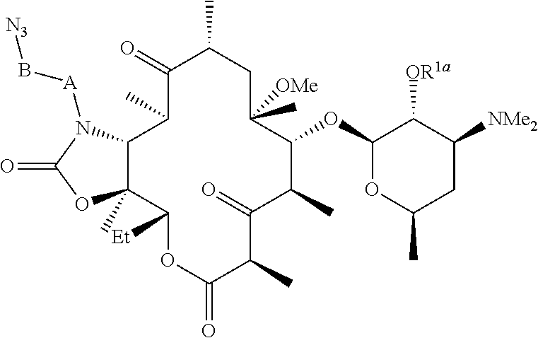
C1(=O)C(C)CC(C)([OMe])C(OC2OC(C)CC([NMe2])C2[OR1a])C(C)C(=O)C(C)C(=O)OC([Et])C2(C)C(C1C)N([A]B[N3])C(=O)O2
